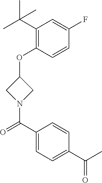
C1(C(C)(C)C)=C(OC2CN(C(C3=CC=C(C(C)=O)C=C3)=O)C2)C=CC(F)=C1
